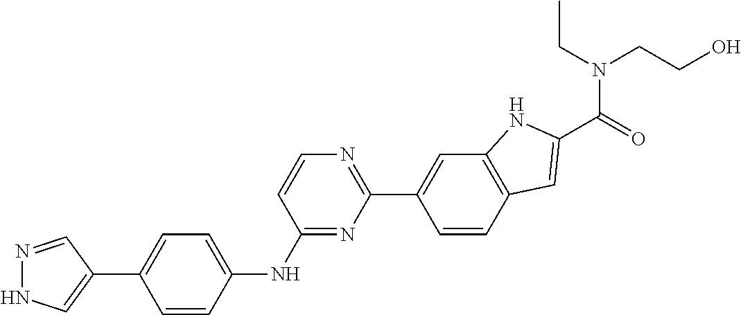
C1=CC(NC2=NC(C3=CC4=C(C=C3)C=C(C(=O)N(CC)CCO)N4)=NC=C2)=CC=C1C1=CNN=C1
